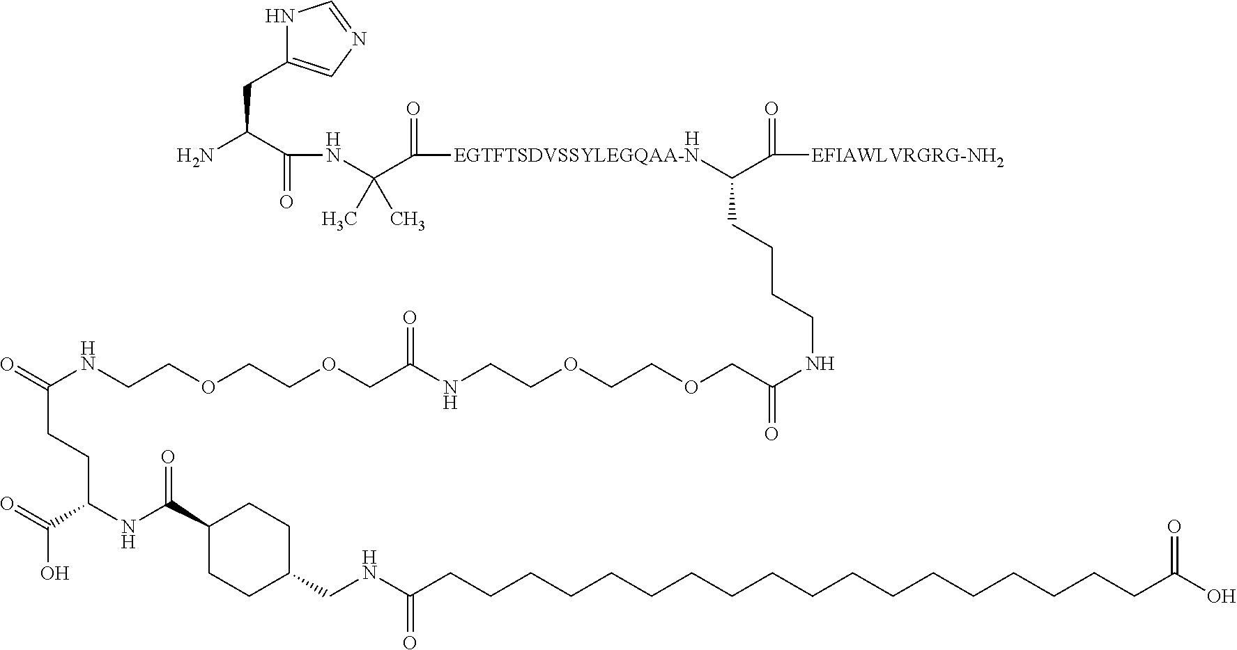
[H].C(C(NCCOCCOCC(NCCOCCOCC(NCCCCC(C(=O)[EFIAWLVRGRG-NH2])[EGTFTSDVSSYLEGQAA-N]C(C(NC(=O)C(CC1=CN=CN1)N)(C)C)=O)=O)=O)=O)CC(C(O)=O)NC(=O)C1CCC(CNC(CCCCCCCCCCCCCCCCCCC(O)=O)=O)CC1
